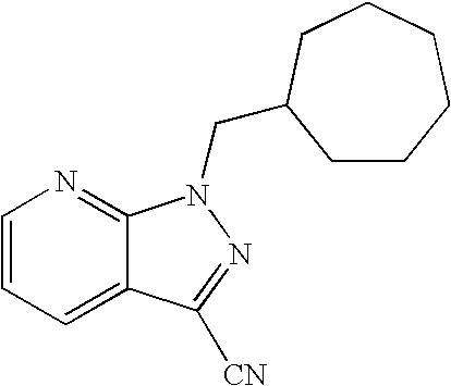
C1=CC=C2C(=N1)N(CC1CCCCCC1)N=C2[CN]
